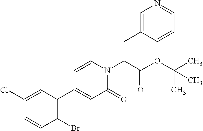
C(N1C=CC(C2=C(Br)C=CC(Cl)=C2)=CC1=O)(C(OC(C)(C)C)=O)CC1=CN=CC=C1
